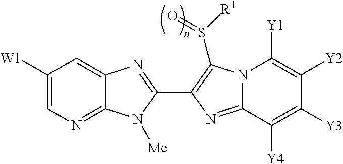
C1([W1])=CN=C2C(=C1)N=C(C1=C(S([R1])=O)N3C(=N1)C([Y4])=C([Y3])C([Y2])=C3[Y1])N2[Me]
